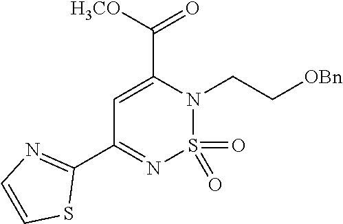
C1(C2=NC=CS2)=NS(=O)(=O)N(CC[OBn])C(C([H3CO])=O)=C1
